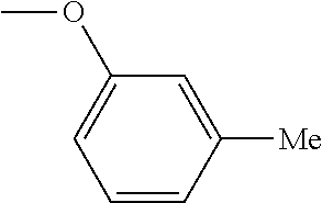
C1=CC([Me])=CC(OC)=C1
